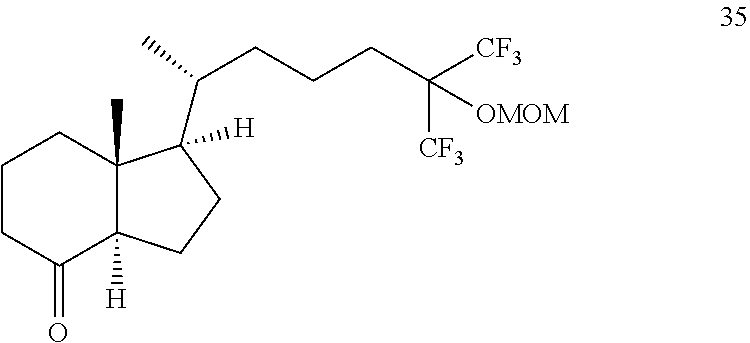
C1CC(=O)C2([H])C(C)(C1)C([H])(C(CCCC([CF3])([CF3])[OMOM])C)CC2
